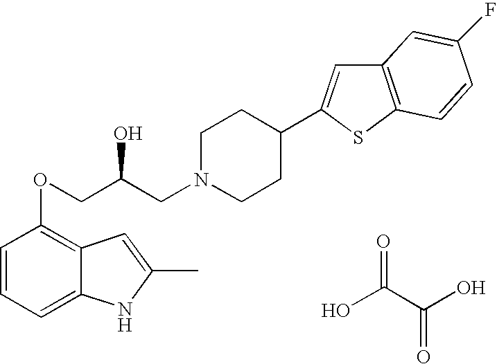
C1=CC=C2C(=C1OCC(CN1CCC(C3=CC4=C(S3)C=CC(F)=C4)CC1)O)C=C(C)N2.OC(C(O)=O)=O
